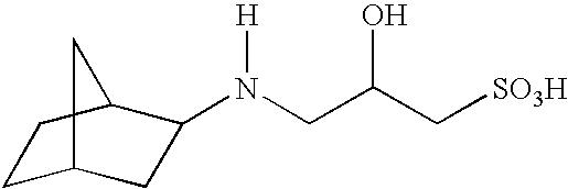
N(CC(C[SO3H])O)([H])C1CC2CCC1C2
